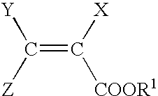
C(=C([X])[COOR1])([Z])[Y]
